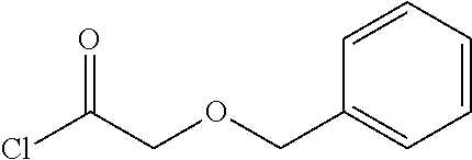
ClC(COCC1=CC=CC=C1)=O
